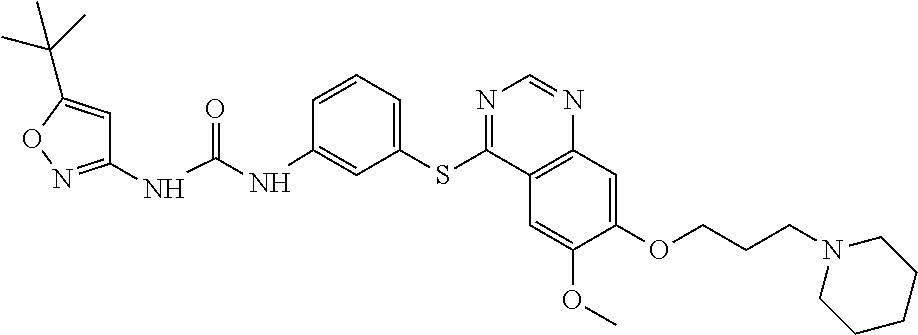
C1(NC(NC2=CC(SC3=NC=NC4=C3C=C(OC)C(OCCCN3CCCCC3)=C4)=CC=C2)=O)=NOC(C(C)(C)C)=C1
